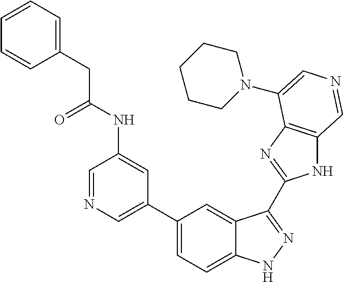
C1(C2=CN=CC(NC(CC3=CC=CC=C3)=O)=C2)=CC=C2C(=C1)C(C1=NC3=C(N1)C=NC=C3N1CCCCC1)=NN2
